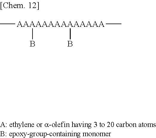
C[AAAAAAAAAAAAAA](C)(B)B
